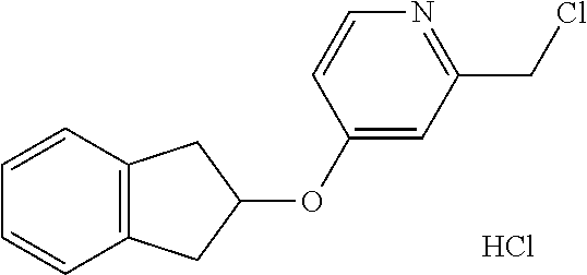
C1(OC2CC3=C(C2)C=CC=C3)=CC(CCl)=NC=C1.Cl
